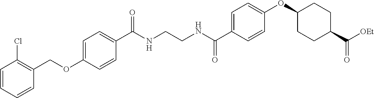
C1=C(OCC2=C(Cl)C=CC=C2)C=CC(C(NCCNC(C2=CC=C(OC3CCC(C([OEt])=O)CC3)C=C2)=O)=O)=C1
